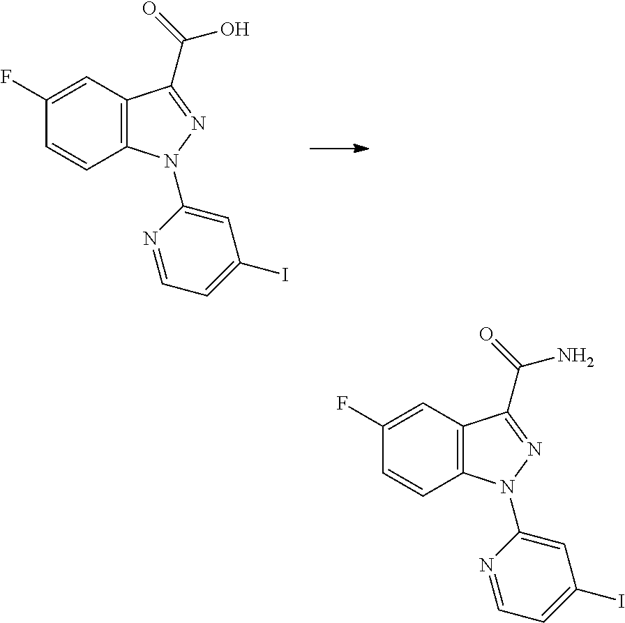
C12=C(C=C(F)C=C1)C(C(=O)O)=NN2C1=CC(I)=CC=N1.C12=C(C=C(F)C=C1)C(C(=O)N)=NN2C1=CC(I)=CC=N1
